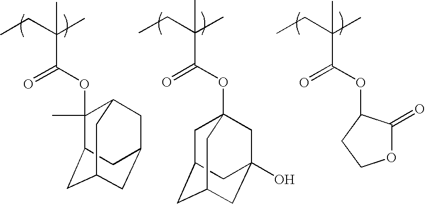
CCC(C)(C(OC1(C)C2CC3CC(CC1C3)C2)=O)C.CCC(C)(C(OC12CC3CC(CC(O)(C1)C3)C2)=O)C.CCC(C)(C(OC1C(=O)OCC1)=O)C
